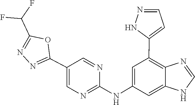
N1=CNC2=CC(NC3=NC=C(C4=NN=C(C(F)F)O4)C=N3)=CC(C3=CC=NN3)=C12
